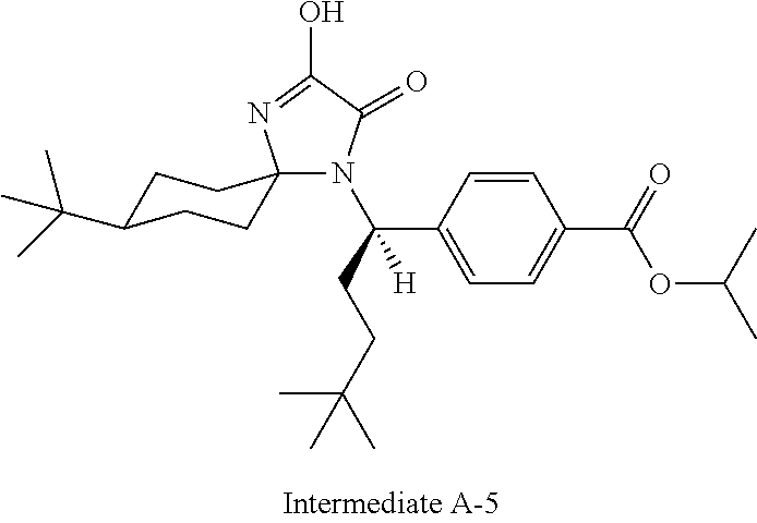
C1C(C(C)(C)C)CCC2(C1)N(C(CCC(C)(C)C)(C1=CC=C(C(=O)OC(C)C)C=C1)[H])C(=O)C(O)=N2
